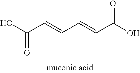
C(=O)(O)C=CC=CC(O)=O
